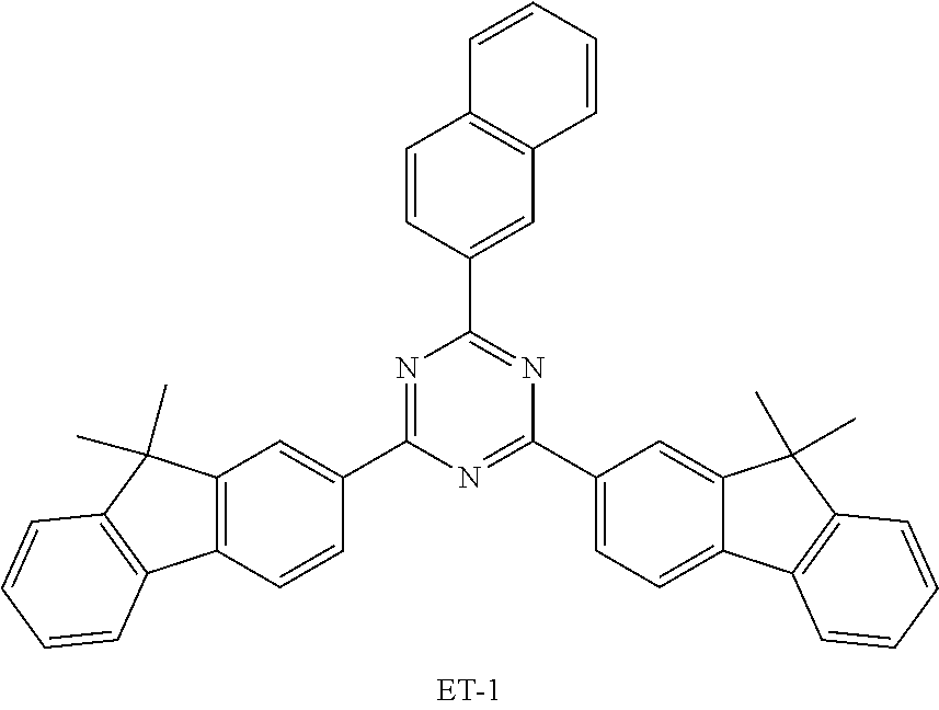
C1(C2=NC(C3=CC=C4C(=C3)C(C)(C)C3=C4C=CC=C3)=NC(C3=CC4=C(C=C3)C3=C(C4(C)C)C=CC=C3)=N2)=CC2=C(C=C1)C=CC=C2
